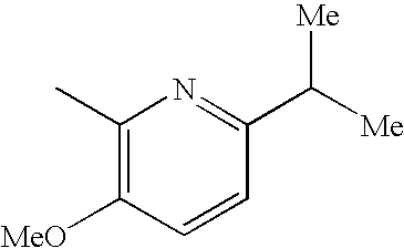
C1(C)=C([MeO])C=CC(C([Me])[Me])=N1
